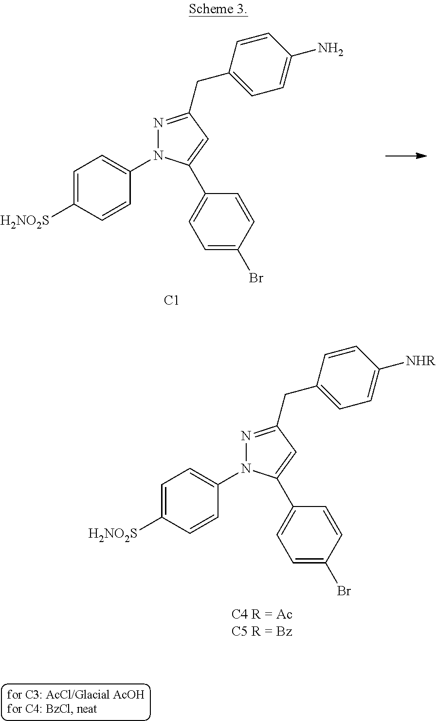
C1=C([H2NO2S])C=CC(N2N=C(CC3=CC=C([NHR])C=C3)C=C2C2=CC=C(Br)C=C2)=C1.C1=C([H2NO2S])C=CC(N2N=C(CC3=CC=C(N)C=C3)C=C2C2=CC=C(Br)C=C2)=C1.[C1]
